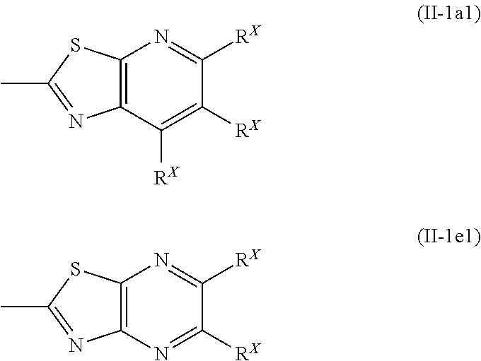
C12=C(C([RX])=C([RX])C([RX])=N1)N=C(C)S2.C12=C(N=C([RX])C([RX])=N1)N=C(C)S2
